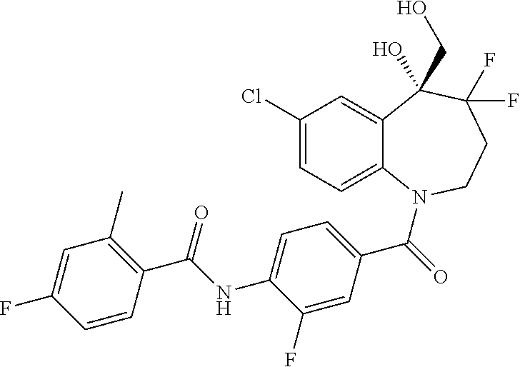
C12=CC(Cl)=CC=C1N(C(=O)C1=CC=C(NC(C3=C(C)C=C(F)C=C3)=O)C(F)=C1)CCC(F)(F)C2(CO)O
